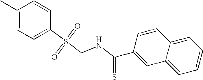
C12=CC=CC=C1C=C(C(=S)NCS(C1=CC=C(C)C=C1)(=O)=O)C=C2
